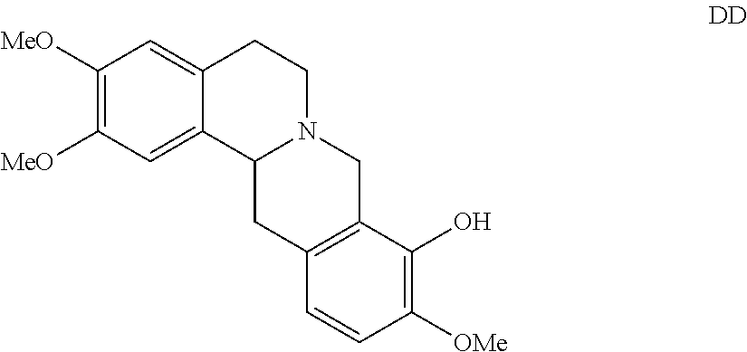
C1([MeO])=C([MeO])C=C2C(=C1)CCN1C2CC2=C(C1)C(O)=C([OMe])C=C2
